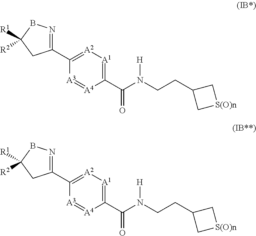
C1(C2=[A2][A1]=C(C(N(CCC3C[S(O)n]C3)[H])=O)[A4]=[A3]2)=NBC([R1])([R2])C1.C1(C2=[A2][A1]=C(C(N(CCC3C[S(O)n]C3)[H])=O)[A4]=[A3]2)=NBC([R1])([R2])C1
